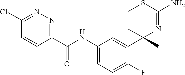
C1(Cl)=NN=C(C(NC2=CC=C(F)C(C3(C)N=C(N)SCC3)=C2)=O)C=C1
